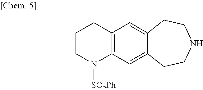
C1CN([SO2Ph])C2=C(C1)C=C1C(=C2)CCNCC1
